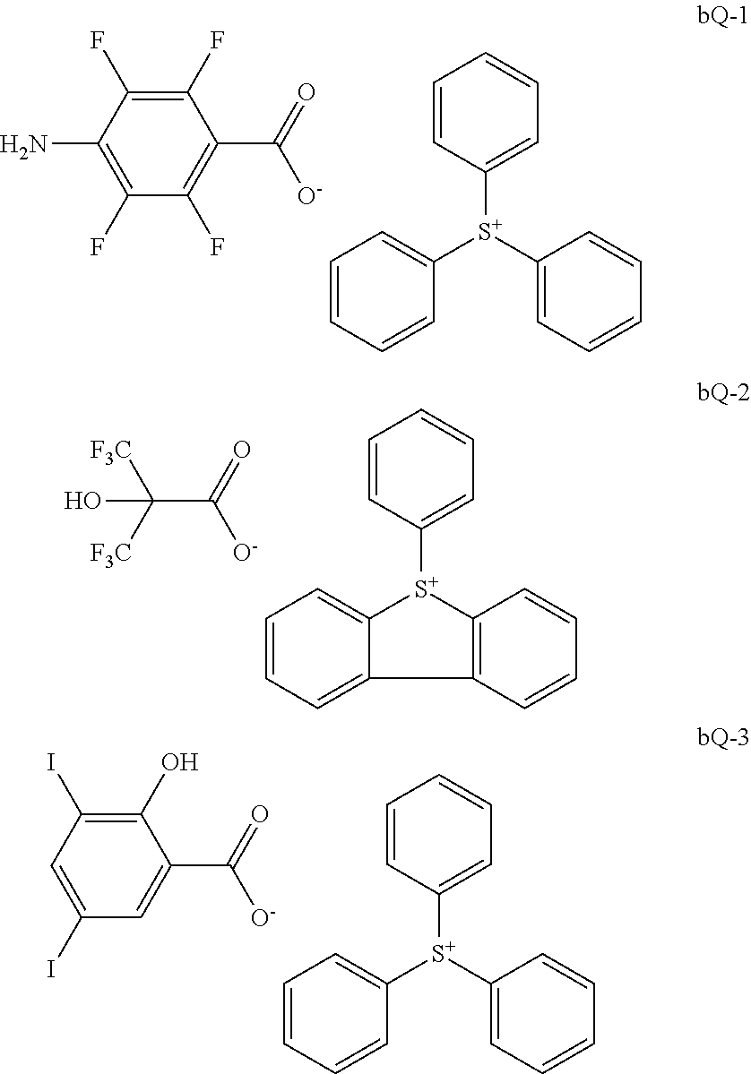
C1=CC=CC([S+](C2=CC=CC=C2)C2=CC=CC=C2)=C1.C1(F)=C(N)C(F)=C(F)C(C(=O)[O-])=C1F.C1=CC=C2C(=C1)[S+](C1=CC=CC=C1)C1=C2C=CC=C1.[F3C]C([F3C])(C(=O)[O-])O.C1=CC=CC([S+](C2=CC=CC=C2)C2=CC=CC=C2)=C1.C1=C(C(=O)[O-])C(O)=C(I)C=C1I
